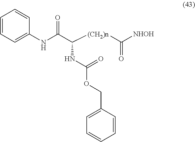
C1=CC=C(NC(C([(CH2)n]C([NHOH])=O)NC(OCC2=CC=CC=C2)=O)=O)C=C1
